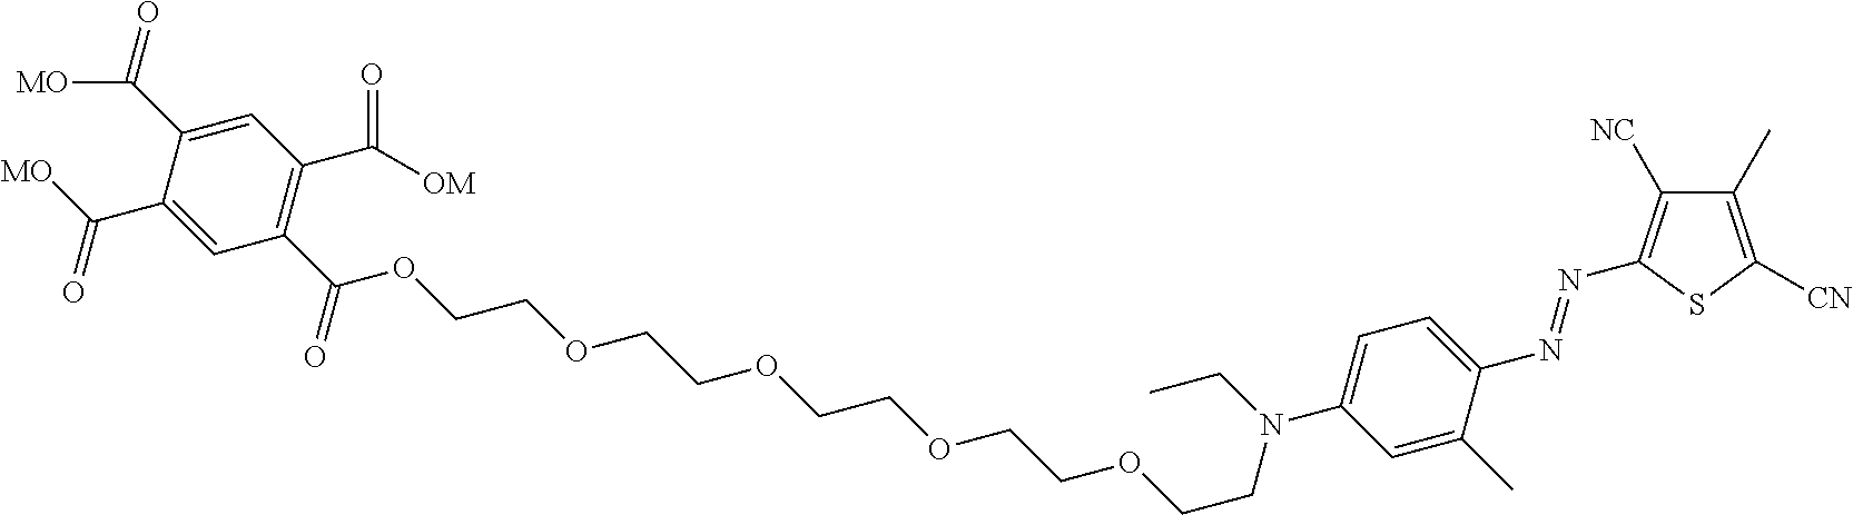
C1(C(=O)[MO])=CC(C([OM])=O)=C(C(OCCOCCOCCOCCOCCN(C2=CC=C(N=NC3=C([NC])C(C)=C([CN])S3)C(C)=C2)CC)=O)C=C1C([MO])=O
